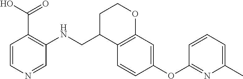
C1=CN=CC(NCC2C3=C(OCC2)C=C(OC2=NC(C)=CC=C2)C=C3)=C1C(=O)O
